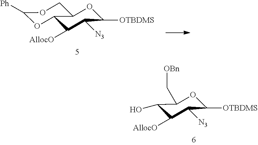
C1([AllocO])C([N3])C([OTBDMS])OC2C1OC([Ph])OC2.C1(O)C([AllocO])C([N3])C([OTBDMS])OC1C[OBn]
